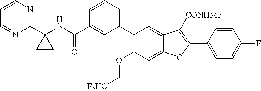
C1(C2(NC(C3=CC(C4=C(OC[F2HC])C=C5C(=C4)C([CONHMe])=C(C4=CC=C(F)C=C4)O5)=CC=C3)=O)CC2)=NC=CC=N1
